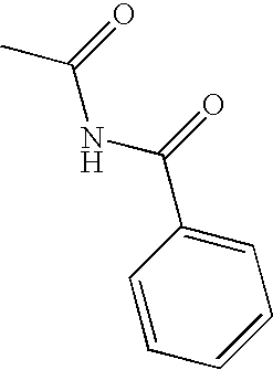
CC(=O)NC(C1=CC=CC=C1)=O
